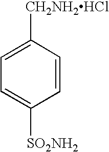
C1=C([CH2NH2HCl])C=CC([SO2NH2])=C1
